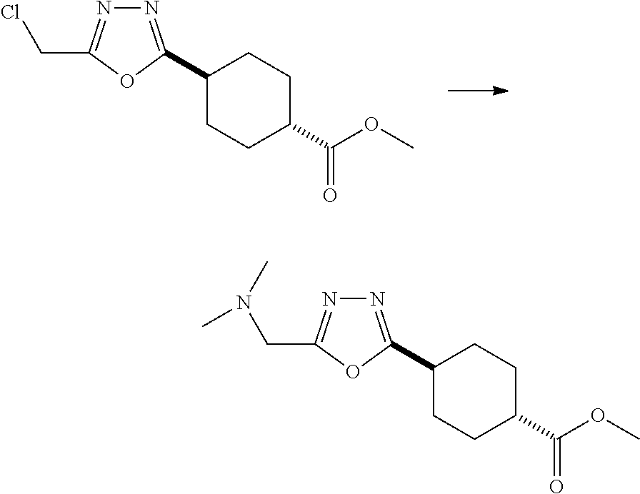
C1(C2=NN=C(CCl)O2)CCC(C(OC)=O)CC1.C1(C2=NN=C(CN(C)C)O2)CCC(C(OC)=O)CC1
